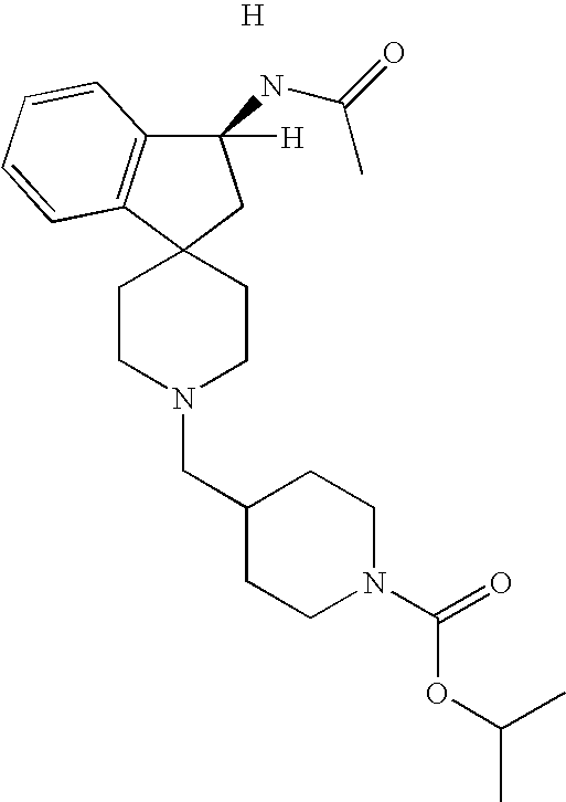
[H].C1(NC(C)=O)([H])C2=C(C3(C1)CCN(CC1CCN(C(=O)OC(C)C)CC1)CC3)C=CC=C2
